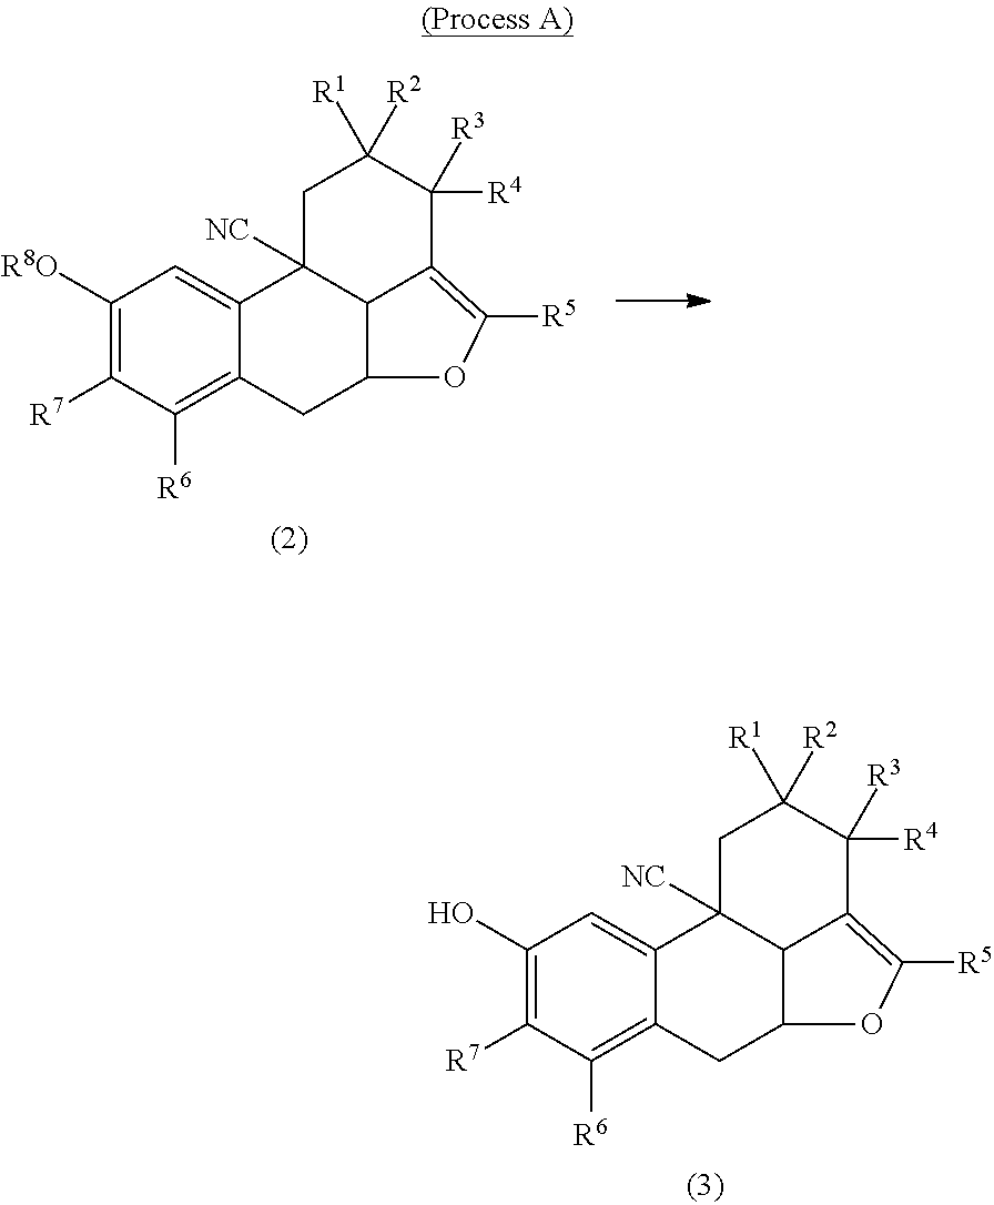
C1(O)=C([R7])C([R6])=C2C(=C1)C1([NC])C3C(=C([R5])OC3C2)C([R4])([R3])C([R1])([R2])C1.C1([R8O])=C([R7])C([R6])=C2C(=C1)C1([NC])C3C(=C([R5])OC3C2)C([R4])([R3])C([R1])([R2])C1
